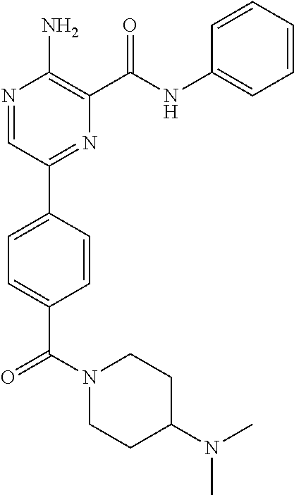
N1=CC(C2=CC=C(C(=O)N3CCC(N(C)C)CC3)C=C2)=NC(C(NC2=CC=CC=C2)=O)=C1N
